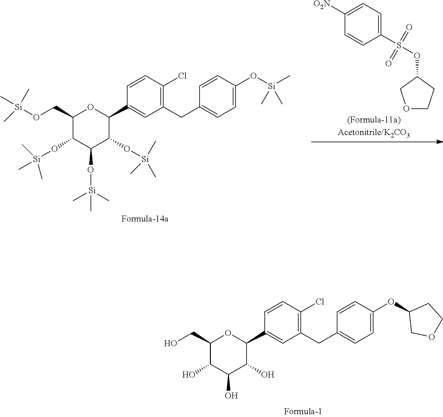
C1(CC2=CC=C(OC3COCC3)C=C2)=C(Cl)C=CC(C2OC(CO)C(O)C(O)C2O)=C1.O(C1CCOC1)S(C1=CC=C([O2N])C=C1)(=O)=O.C1(CC2=CC=C(O[Si](C)(C)C)C=C2)=C(Cl)C=CC(C2OC(CO[Si](C)(C)C)C(O[Si](C)(C)C)C(O[Si](C)(C)C)C2O[Si](C)(C)C)=C1
